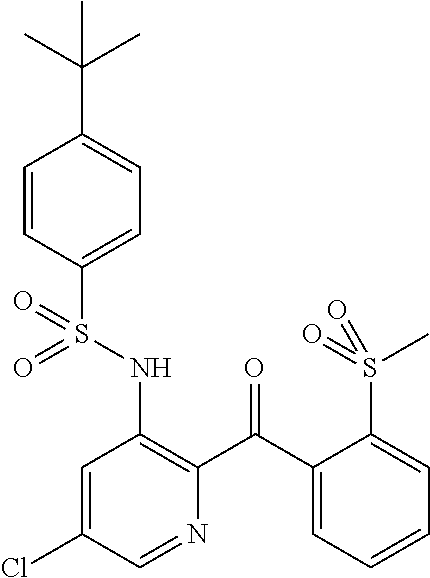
C1=CC(S(NC2=C(C(C3=CC=CC=C3S(C)(=O)=O)=O)N=CC(Cl)=C2)(=O)=O)=CC=C1C(C)(C)C
